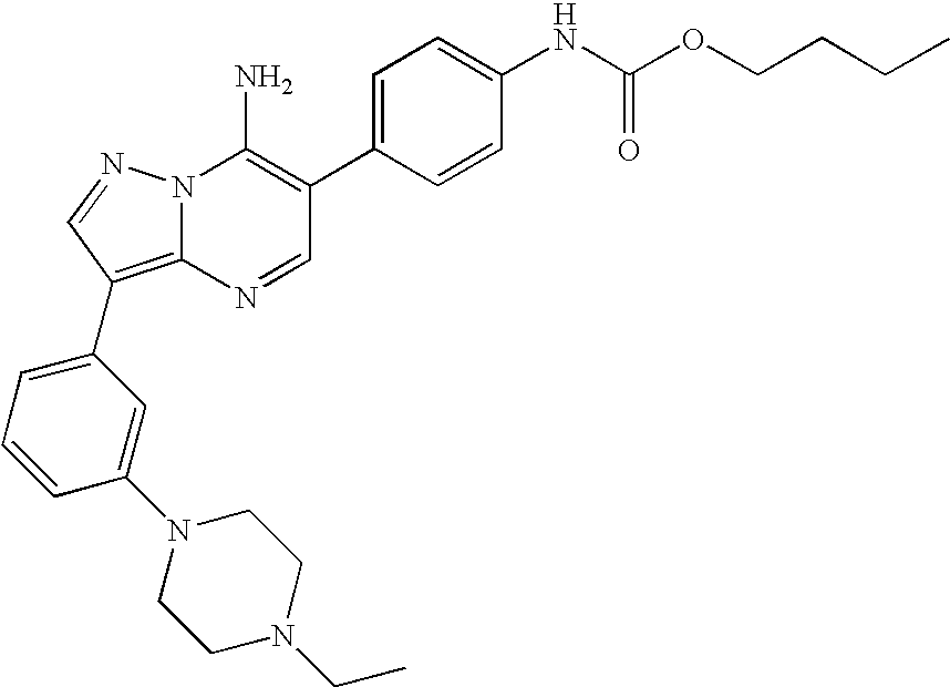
N12C(=C(C3=CC=CC(N4CCN(CC)CC4)=C3)C=N1)N=CC(C1=CC=C(NC(OCCCC)=O)C=C1)=C2N
